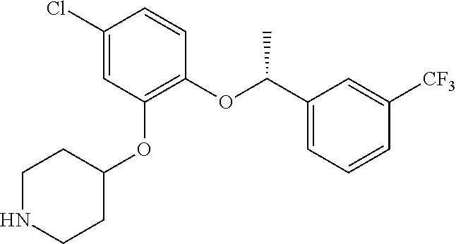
ClC1=CC(OC2CCNCC2)=C(OC(C2=CC=CC([CF3])=C2)C)C=C1
